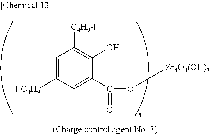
C1=C([t-C4H9])C=C(C(O[Zr4O4(OH)3])=O)C(O)=C1[C4H9-t]
